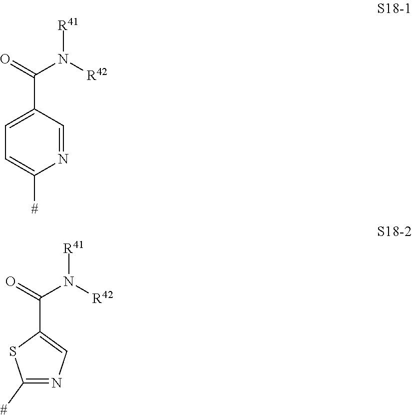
C(N([R42])[R41])(=O)C1=CC=C([#])N=C1.C(N([R42])[R41])(=O)C1=CN=C([#])S1
